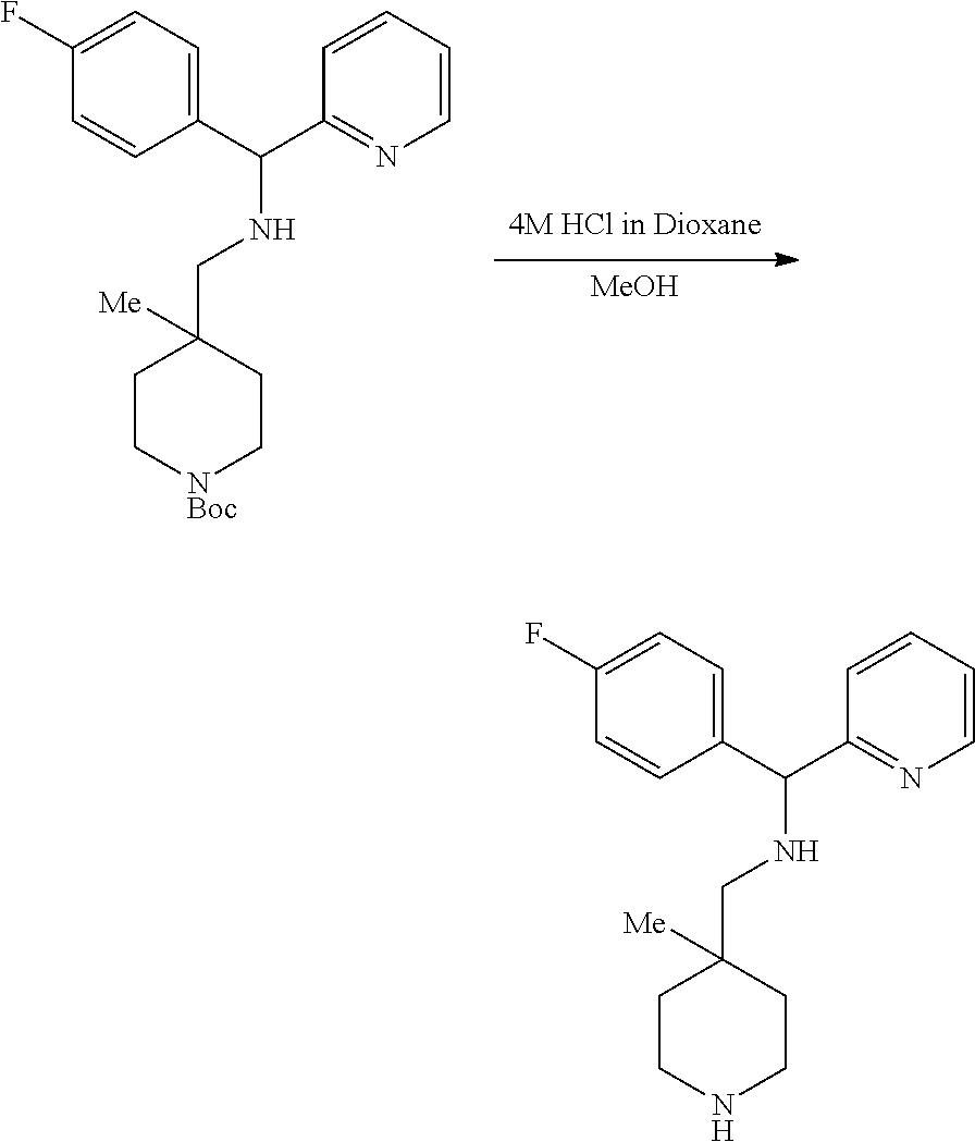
C1CNCCC1(CNC(C1=NC=CC=C1)C1=CC=C(F)C=C1)[Me].[MeOH].C1C[NBoc]CCC1(CNC(C1=NC=CC=C1)C1=CC=C(F)C=C1)[Me]
